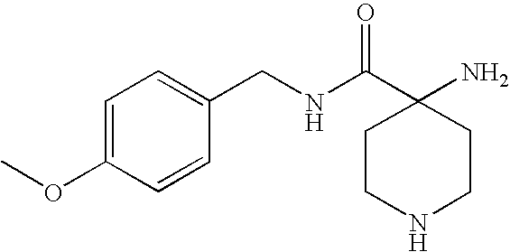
C1=C(OC)C=CC(CNC(C2(N)CCNCC2)=O)=C1
